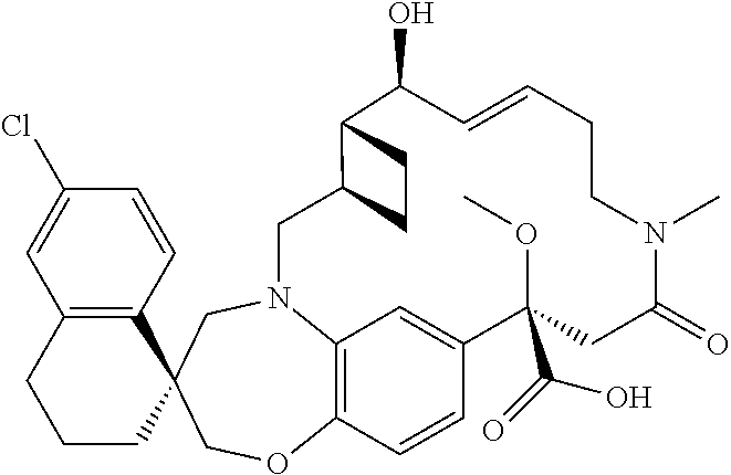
C12=C(C=CC(Cl)=C1)C1(CCC2)COC2=C3N(C1)CC1C(C(O)C=CCCN(C)C(=O)CC(C(=O)O)(OC)C(=C3)C=C2)CC1
